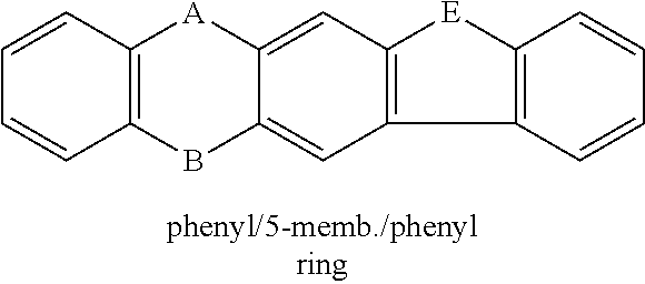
C1=CC2=C(C=C1)BC1=CC3=C(C=C1[A]2)[E]C1=C3C=CC=C1
